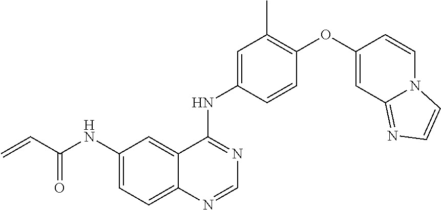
C12=CC=C(NC(C=C)=O)C=C1C(NC1=CC(C)=C(OC3=CC4=NC=CN4C=C3)C=C1)=NC=N2
